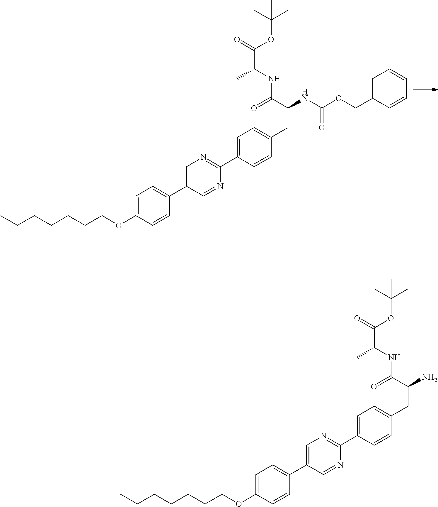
C1=C(OCCCCCCC)C=CC(C2=CN=C(C3=CC=C(CC(N)C(NC(C)C(OC(C)(C)C)=O)=O)C=C3)N=C2)=C1.C1=C(OCCCCCCC)C=CC(C2=CN=C(C3=CC=C(CC(NC(OCC4=CC=CC=C4)=O)C(NC(C)C(OC(C)(C)C)=O)=O)C=C3)N=C2)=C1
